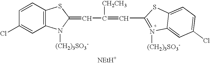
C1(Cl)=CC2=C(C=C1)SC(=CC(=CC1=N([(CH2)3SO3-])C3=CC(Cl)=CC=C3S1)[CH2CH3])N2[(CH2)3SO3-].[NEtH+]
